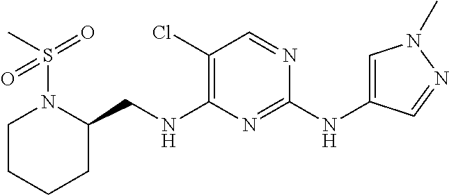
C1(Cl)=C(NCC2N(S(C)(=O)=O)CCCC2)N=C(NC2=CN(C)N=C2)N=C1
